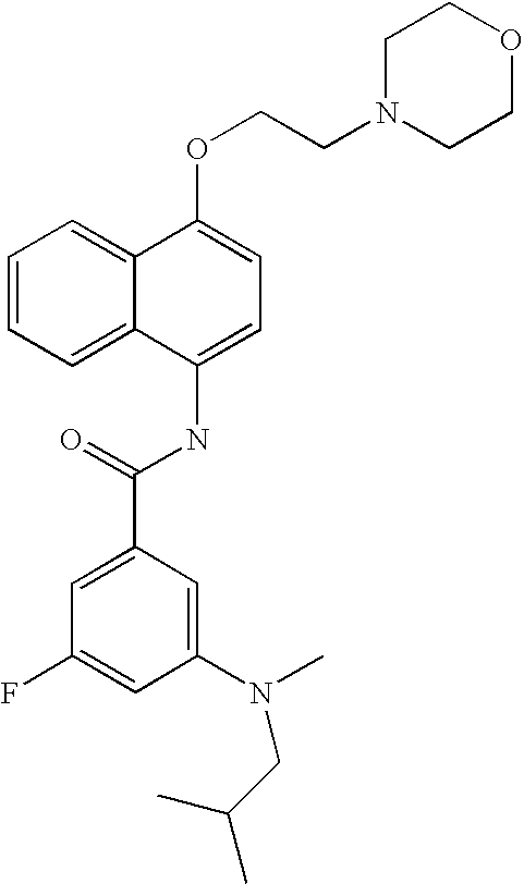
C1=CC=C2C(=C1)C(OCCN1CCOCC1)=CC=C2NC(C1=CC(F)=CC(N(C)CC(C)C)=C1)=O
